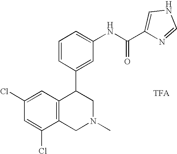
C1=C(NC(=O)C2=CNC=N2)C=C(C2C3=C(CN(C)C2)C(Cl)=CC(Cl)=C3)C=C1
